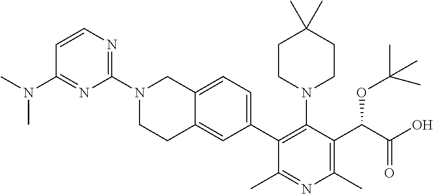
N1=C(N(C)C)C=CN=C1N1CCC2=CC(C3=C(N4CCC(C)(C)CC4)C(C(C(=O)O)OC(C)(C)C)=C(C)N=C3C)=CC=C2C1
